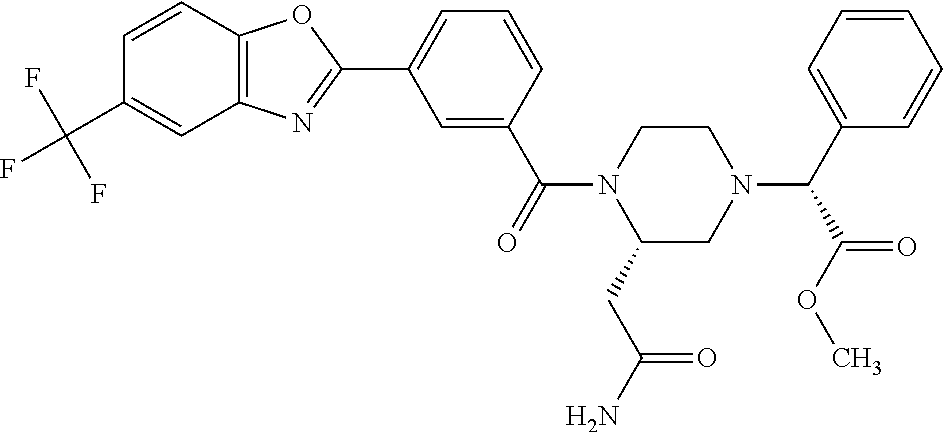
C1=C(C(=O)N2C(CC(N)=O)CN(C(C3=CC=CC=C3)C(=O)OC)CC2)C=CC=C1C1=NC2=C(O1)C=CC(C(F)(F)F)=C2
